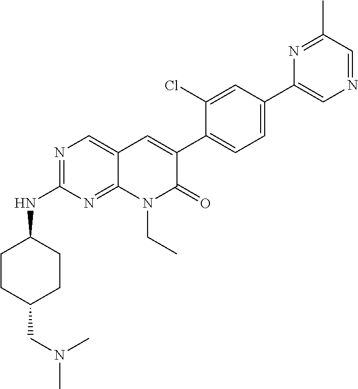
N1=C(C)C=NC=C1C1=CC=C(C2=CC3=CN=C(NC4CCC(CN(C)C)CC4)N=C3N(CC)C2=O)C(Cl)=C1
